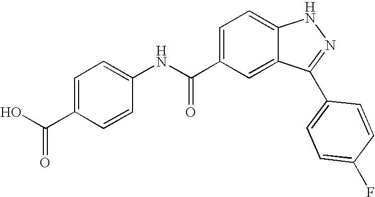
OC(C1=CC=C(NC(C2=CC=C3C(=C2)C(C2=CC=C(F)C=C2)=NN3)=O)C=C1)=O
